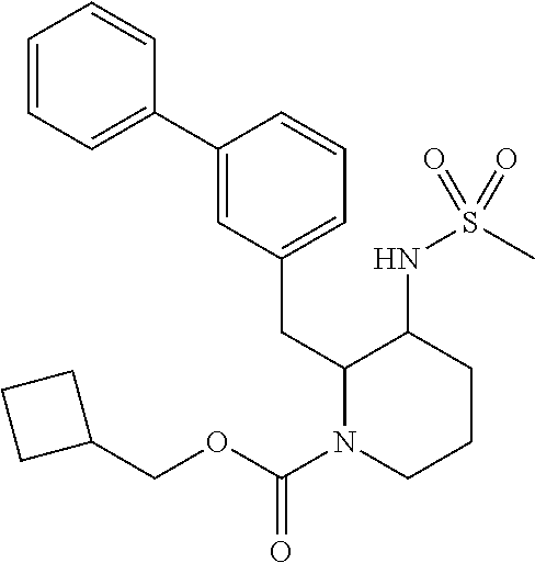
C1=CC=C(C2=CC(CC3N(C(=O)OCC4CCC4)CCCC3NS(C)(=O)=O)=CC=C2)C=C1
